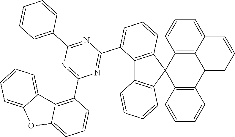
C12=C3C(=CC=C1)C=CC=C3C1=C(C23C2=C(C4=C3C=CC=C4)C(C3=NC(C4=C5C(=CC=C4)OC4=CC=CC=C54)=NC(C4=CC=CC=C4)=N3)=CC=C2)C=CC=C1
